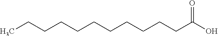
CCCCCCCCCCCC(O)=O
